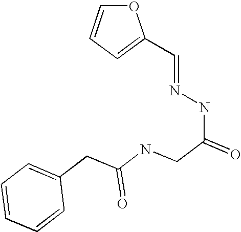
O1C=CC=C1C=NNC(CNC(CC1=CC=CC=C1)=O)=O
